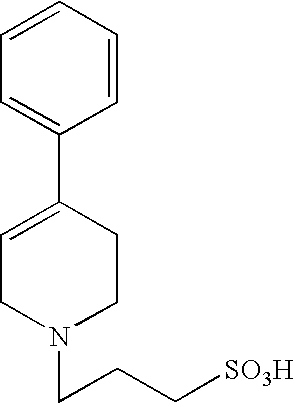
C1=C(C2=CCN(CCC[SO3H])CC2)C=CC=C1
